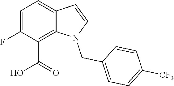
C1=C(F)C(C(=O)O)=C2C(=C1)C=CN2CC1=CC=C([CF3])C=C1
